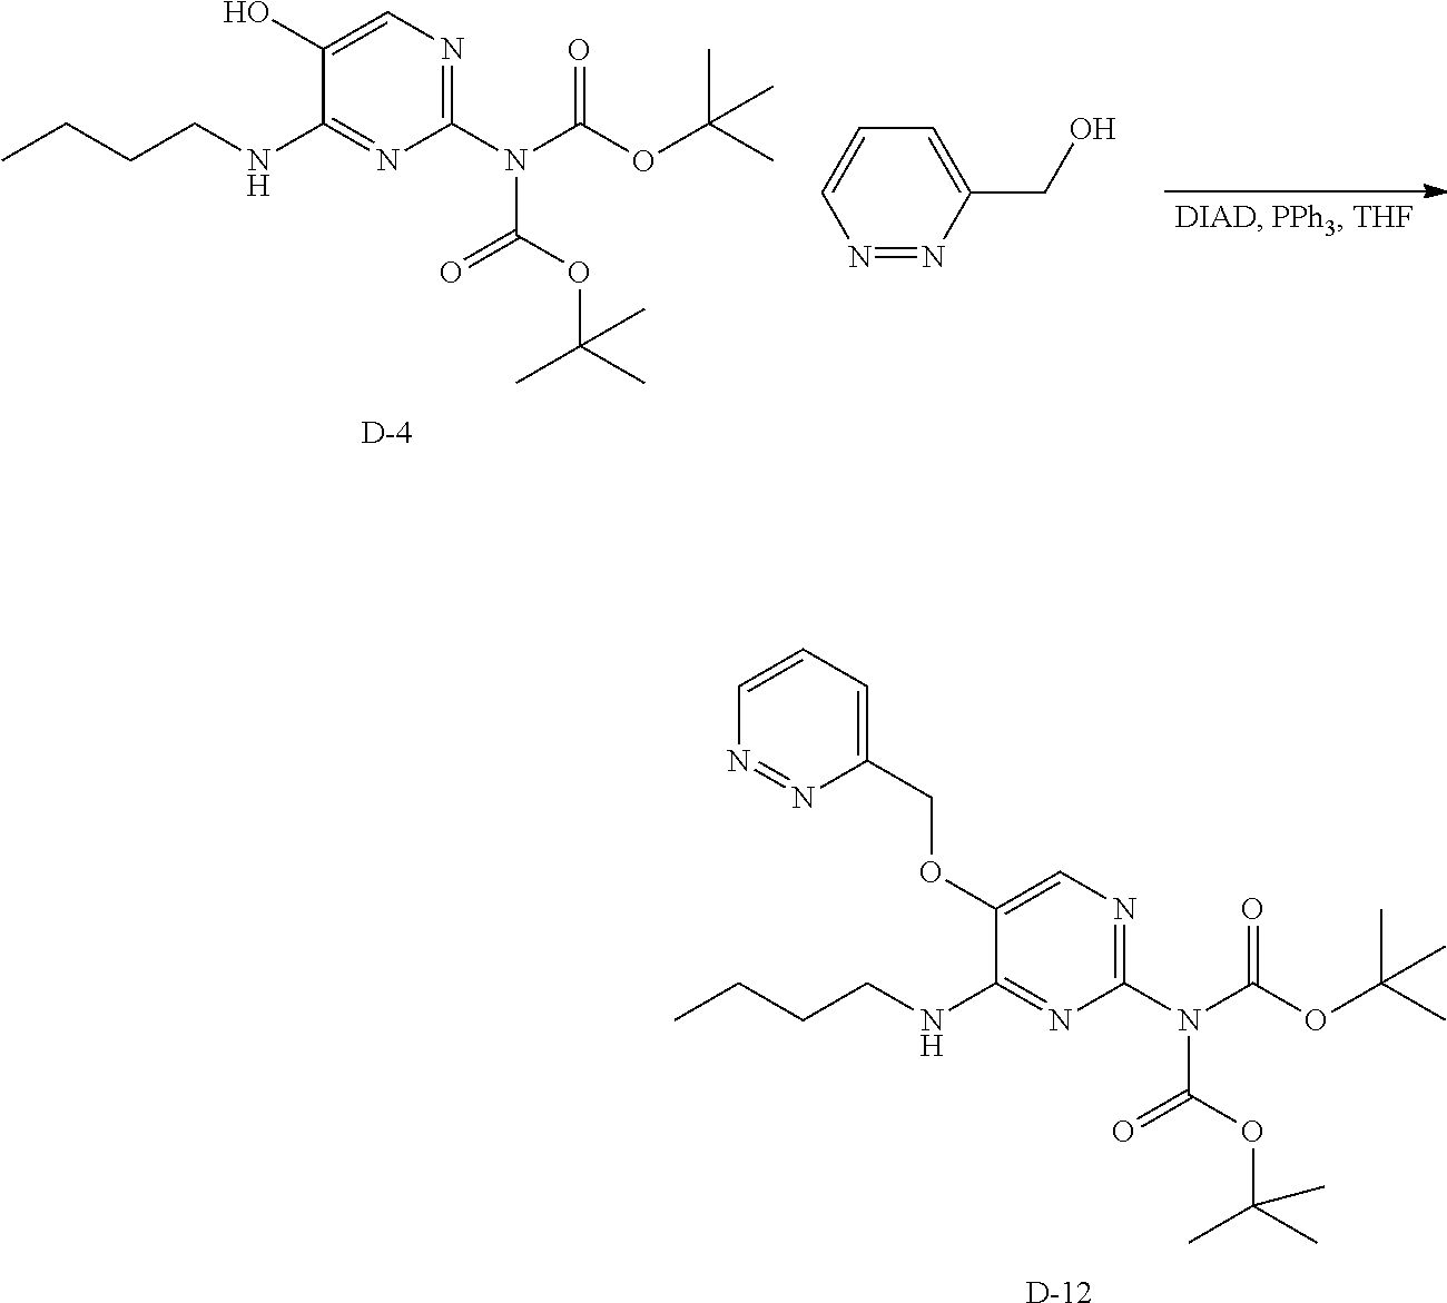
CCCCNC1=NC(N(C(OC(C)(C)C)=O)C(OC(C)(C)C)=O)=NC=C1O.[D].C1=CN=NC(CO)=C1.[D].CCCCNC1=NC(N(C(=O)OC(C)(C)C)C(=O)OC(C)(C)C)=NC=C1OCC1=CC=CN=N1
